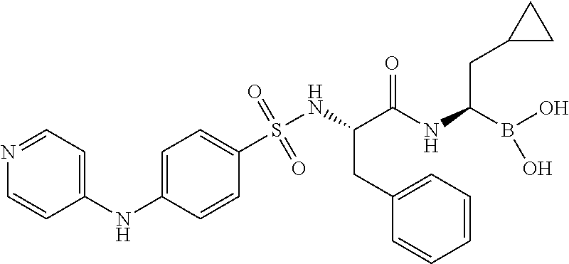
O=S(NC(C(NC(B(O)O)CC1CC1)=O)CC1=CC=CC=C1)(=O)C1=CC=C(NC2=CC=NC=C2)C=C1
